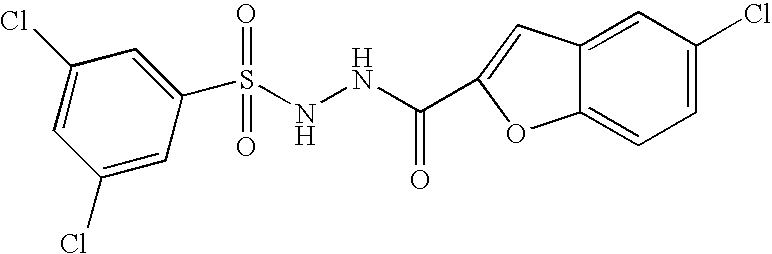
C1(S(NNC(=O)C2=CC3=CC(Cl)=CC=C3O2)(=O)=O)=CC(Cl)=CC(Cl)=C1
